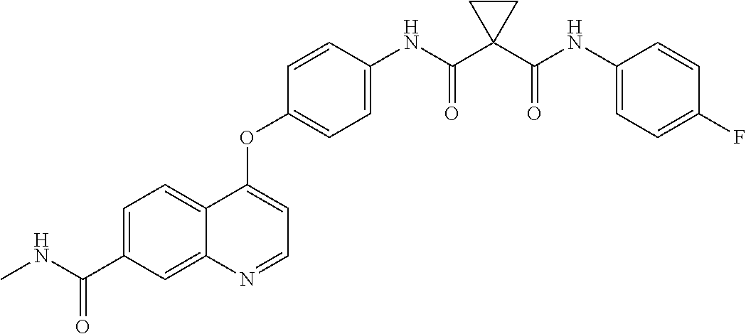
C12=CC=C(C(NC)=O)C=C1N=CC=C2OC1=CC=C(NC(C2(C(NC3=CC=C(F)C=C3)=O)CC2)=O)C=C1
